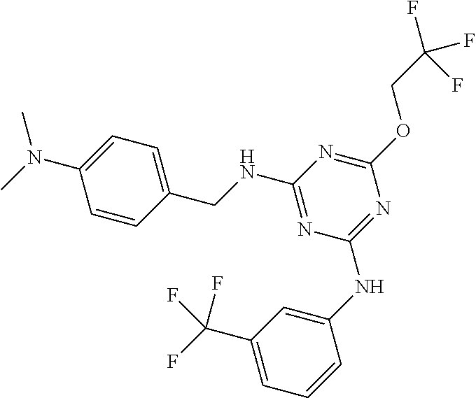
CN(C)C1=CC=C(CNC2=NC(NC3=CC(C(F)(F)F)=CC=C3)=NC(OCC(F)(F)F)=N2)C=C1
